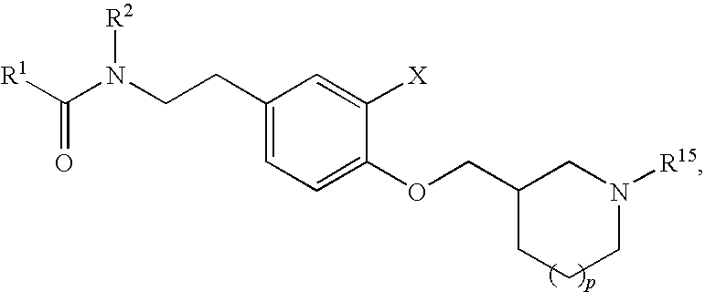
[R1]C(N(CCC1=CC=C(OCC2CCCN([R15])C2)C([X])=C1)[R2])=O
